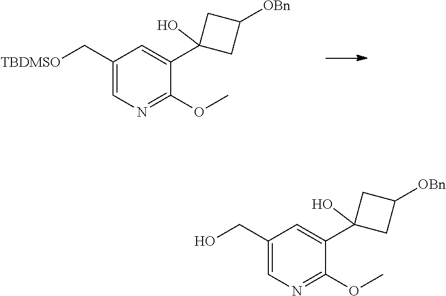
C1(C[TBDMSO])=CN=C(OC)C(C2(O)CC([OBn])C2)=C1.C1(CO)=CN=C(OC)C(C2(O)CC([OBn])C2)=C1
